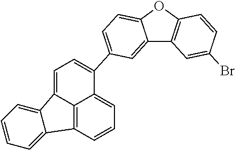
C12=CC(C3=CC=C4C5=C(C=CC=C35)C3=CC=CC=C43)=CC=C1OC1=C2C=C(Br)C=C1
